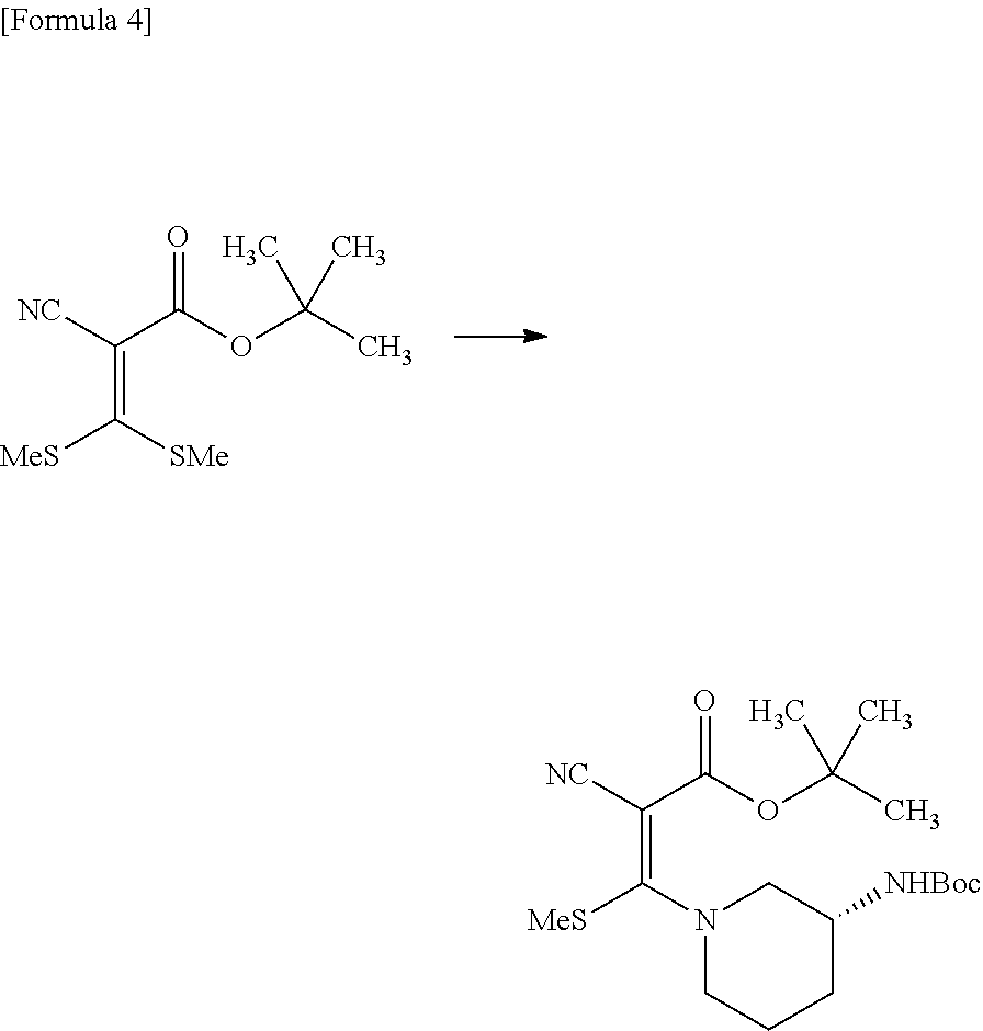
C(=C([SMe])[MeS])(C(OC(C)(C)C)=O)[NC].C(=C(N1CCCC([NHBoc])C1)[MeS])(C(OC(C)(C)C)=O)[NC]
